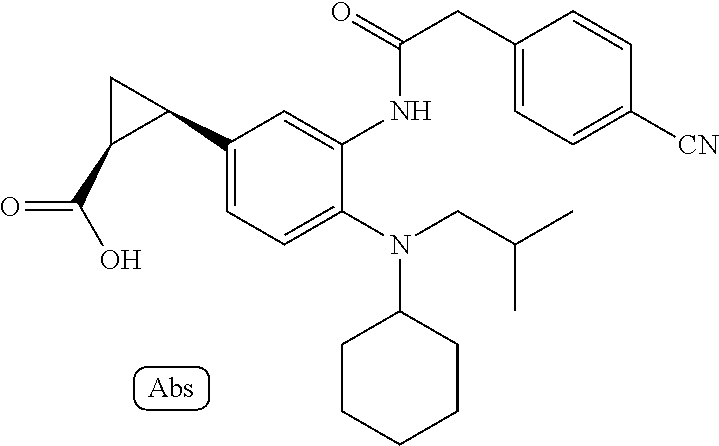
C1CCCCC1N(C1=CC=C(C2CC2C(O)=O)C=C1NC(CC1=CC=C([CN])C=C1)=O)CC(C)C
